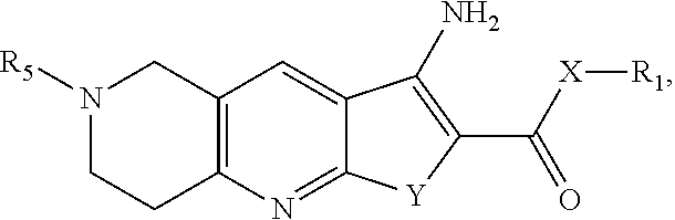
C12=C(N=C3C(=C1)C(N)=C(C([X][R1])=O)[Y]3)CCN([R5])C2
